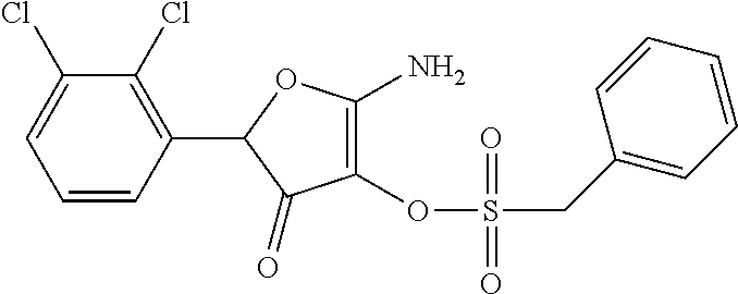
C1=CC(C2C(=O)C(OS(CC3=CC=CC=C3)(=O)=O)=C(N)O2)=C(Cl)C(Cl)=C1
